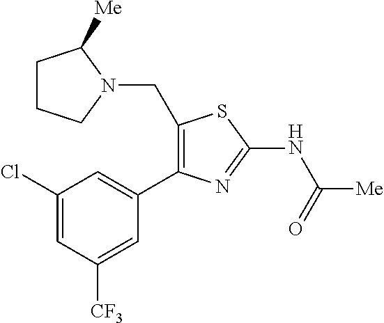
C1(Cl)=CC([CF3])=CC(C2=C(CN3CCCC3[Me])SC(NC([Me])=O)=N2)=C1
